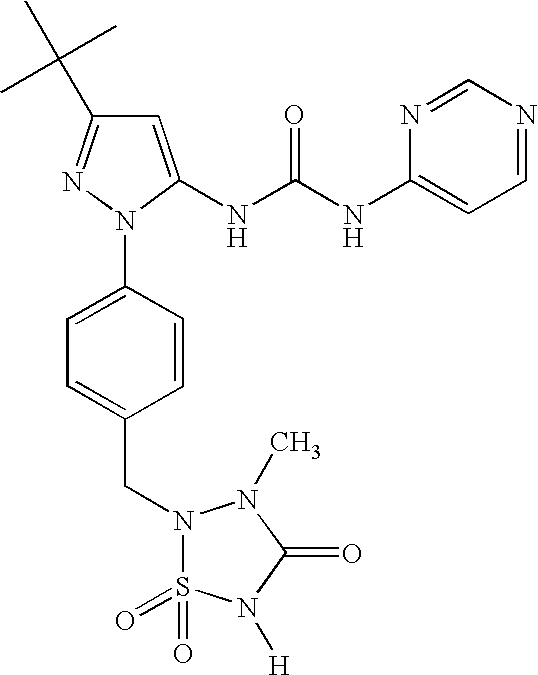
C1=C(NC(NC2=CC=NC=N2)=O)N(C2=CC=C(CN3S(=O)(=O)N([H])C(=O)N3C)C=C2)N=C1C(C)(C)C
